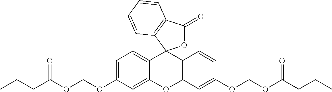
C12=CC=C(OCOC(CCC)=O)C=C1OC1=C(C=CC(OCOC(CCC)=O)=C1)C21OC(=O)C2=C1C=CC=C2
